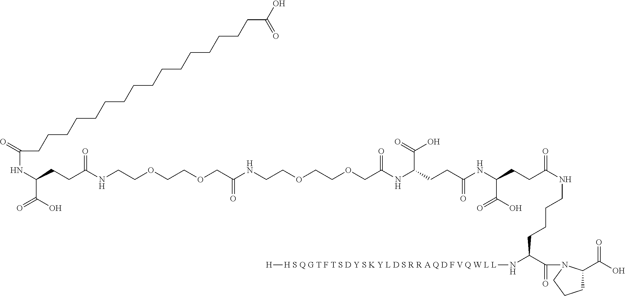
C(NC(C(=O)O)CCC(=O)NCCOCCOCC(=O)NCCOCCOCC(=O)NC(C(=O)O)CCC(=O)NC(C(=O)O)CCC(=O)NCCCCC(C(=O)N1CCCC1C(=O)O)N[H S Q G T F T S D Y S K Y L D S R R A Q D F V Q W L L][H])(=O)CCCCCCCCCCCCCCCCC(=O)O
